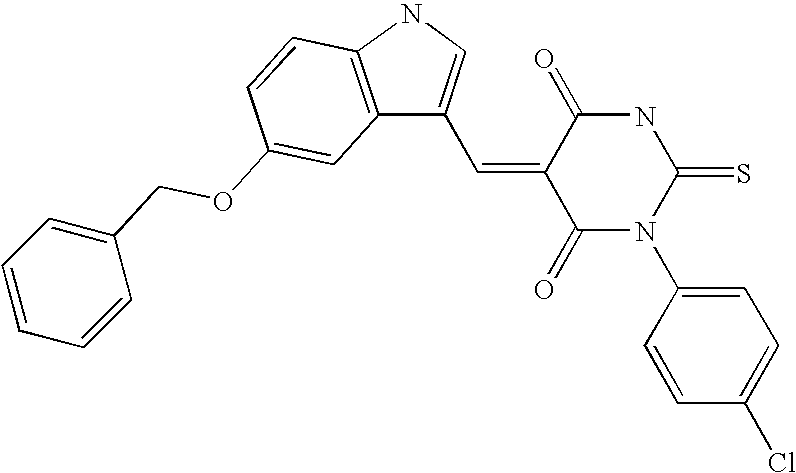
C(=C1C(=O)N(C2=CC=C(Cl)C=C2)C(=S)NC1=O)C1=CNC2=C1C=C(OCC1=CC=CC=C1)C=C2
